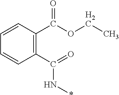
C1(C(OCC)=O)=C(C(=O)N*)C=CC=C1
